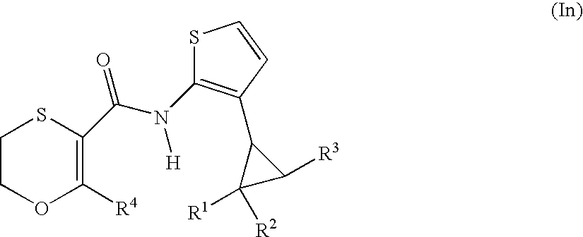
C(N([H])C1=C(C2C([R1])([R2])C2[R3])C=CS1)(=O)C1=C([R4])OCCS1
